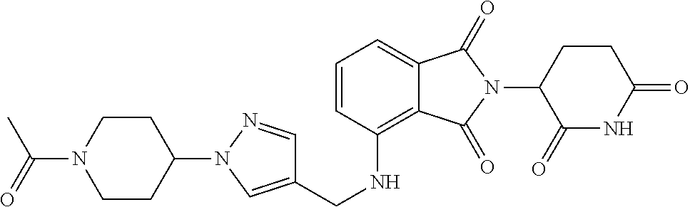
C1(N2N=CC(CNC3=C4C(=CC=C3)C(=O)N(C3C(=O)NC(=O)CC3)C4=O)=C2)CCN(C(=O)C)CC1
